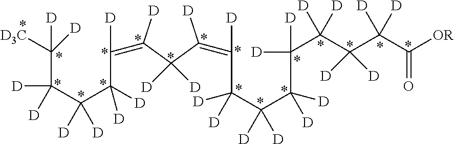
C(C(C(C(C([D])=C([D])C(C([D])=C([D])C(C(C(C([D])([D])C(C(C(C([OR])=O)([D])[D])([D])[D])([D])[D])([D])[D])([D])[D])([D])[D])([D])[D])([D])[D])([D])[D])([D])[D])([D3C])([D])[D]
